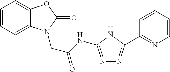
C1=CC=C2C(=C1)OC(=O)N2CC(=O)NC1=NN=C(C2=NC=CC=C2)N1
